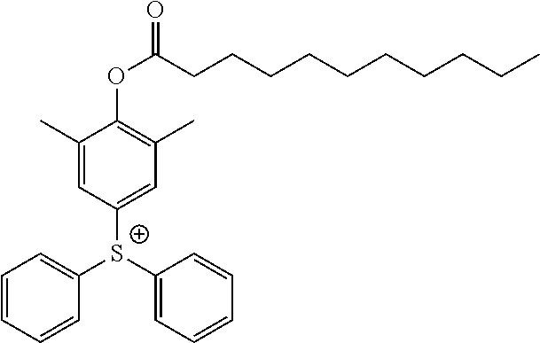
C1=CC=CC([S+](C2=CC=CC=C2)C2=CC(C)=C(OC(=O)CCCCCCCCCC)C(C)=C2)=C1
